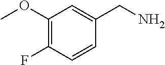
C1(OC)=C(F)C=CC(CN)=C1
